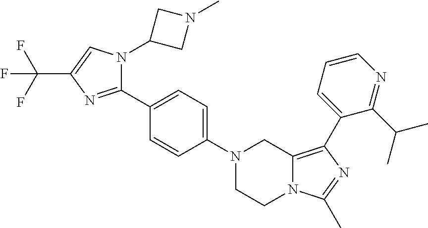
N1(C2=CC=C(C3=NC(C(F)(F)F)=CN3C3CN(C)C3)C=C2)CCN2C(=C(C3=CC=CN=C3C(C)C)N=C2C)C1
